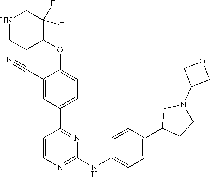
C1(C#N)=CC(C2=NC(NC3=CC=C(C4CCN(C5COC5)C4)C=C3)=NC=C2)=CC=C1OC1C(F)(F)CNCC1
